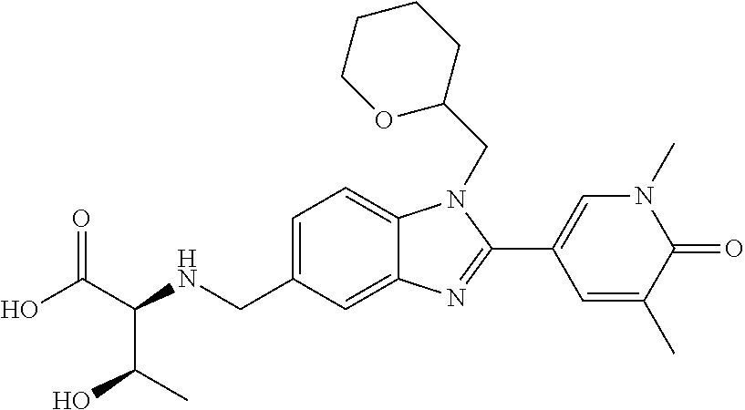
C1=C(CNC(C(O)=O)C(O)C)C=C2C(=C1)N(CC1CCCCO1)C(C1=CN(C)C(=O)C(C)=C1)=N2
